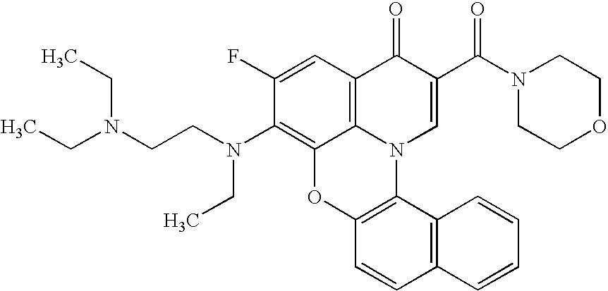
C1(F)=CC2=C3C(=C1N(CCN(CC)CC)CC)OC1=C(N3C=C(C(N3CCOCC3)=O)C2=O)C2=C(C=C1)C=CC=C2
